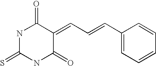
C(C=C1C(=O)NC(=S)NC1=O)=CC1=CC=CC=C1
